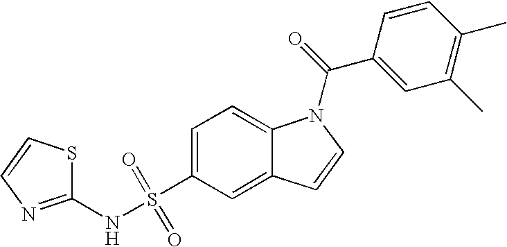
C1(NS(C2=CC=C3C(=C2)C=CN3C(=O)C2=CC(C)=C(C)C=C2)(=O)=O)=NC=CS1
